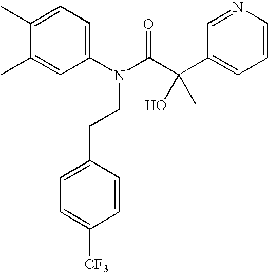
C1(C)=CC=C(N(C(C(C2=CC=CN=C2)(O)C)=O)CCC2=CC=C([CF3])C=C2)C=C1C
